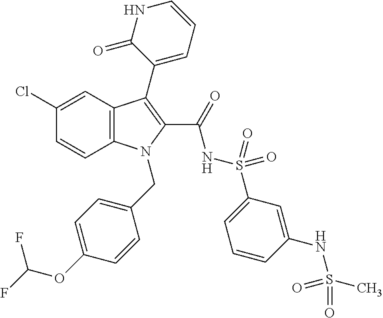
C12=C(C=C(Cl)C=C1)C(C1=CC=CNC1=O)=C(C(=O)NS(C1=CC=CC(NS(=O)(C)=O)=C1)(=O)=O)N2CC1=CC=C(OC(F)F)C=C1
